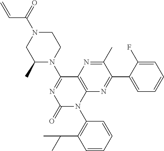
C12=C(C(N3CCN(C(C=C)=O)CC3C)=NC(=O)N1C1=C(C(C)C)C=CC=C1)N=C(C)C(C1=CC=CC=C1F)=N2
